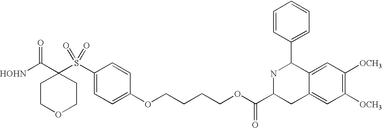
[HOHN]C(C1(S(C2=CC=C(OCCCCOC(C3CC4=CC([OCH3])=C([OCH3])C=C4C(C4=CC=CC=C4)N3)=O)C=C2)(=O)=O)CCOCC1)=O
